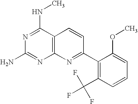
N1=C(NC)C2=C(N=C1N)N=C(C1=C(C(F)(F)F)C=CC=C1OC)C=C2
